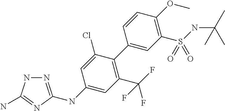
N1=C(NC2=CC(C(F)(F)F)=C(C3=CC(S(=O)(NC(C)(C)C)=O)=C(OC)C=C3)C(Cl)=C2)N=C(N)N1
